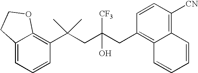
C1=CC(C(CC(CC2=C3C(=C([CN])C=C2)C=CC=C3)(O)[CF3])(C)C)=C2C(=C1)CCO2
